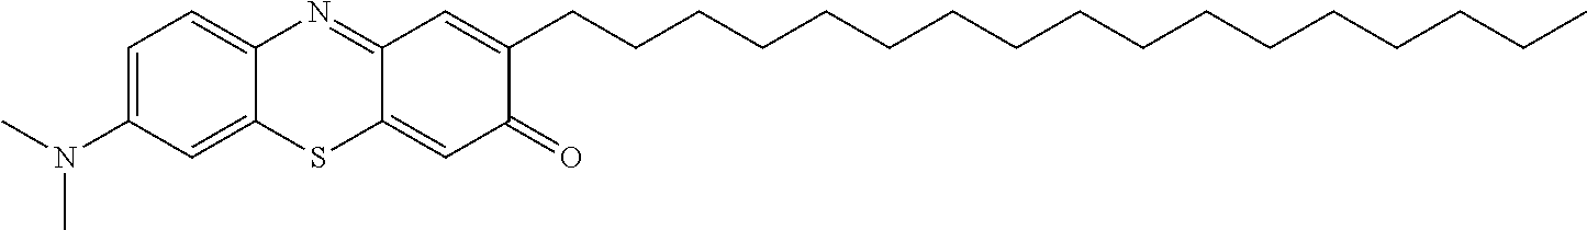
C1(N(C)C)=CC=C2C(=C1)SC1=CC(=O)C(CCCCCCCCCCCCCCCCC)=CC1=N2
